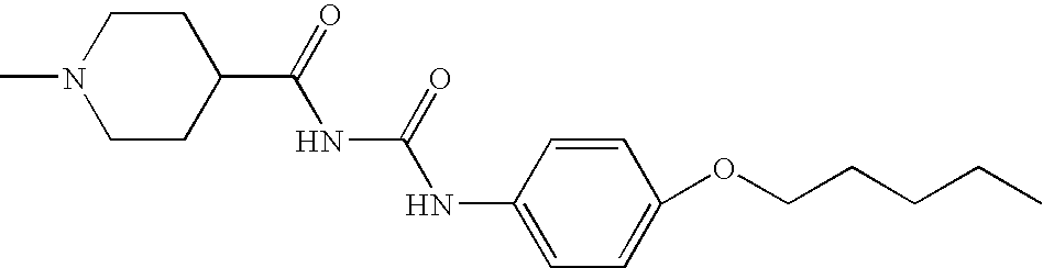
N1(C)CCC(C(=O)NC(NC2=CC=C(OCCCCC)C=C2)=O)CC1
